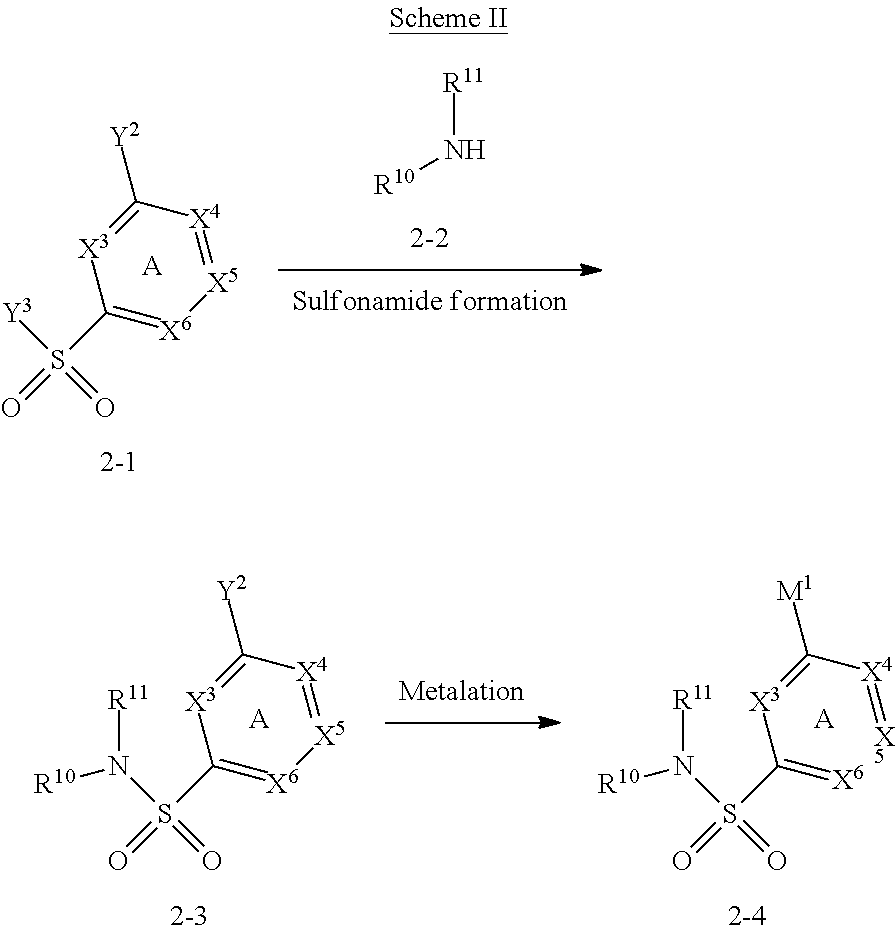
[R10]N[R11].C1(S(=O)([Y3])=O)=[X6][X5]=[X4]C([Y2])=[X3]1.[A].C1(S(=O)(N([R10])[R11])=O)=[X6][X5]=[X4]C([Y2])=[X3]1.[A].C(=[X6])([X3]=C([X4]=[X5])[M1])S(=O)(N([R10])[R11])=O.[A]
